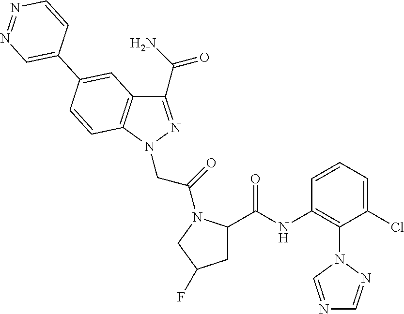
C1(C(=O)N)=NN(CC(=O)N2C(C(NC3=C(N4C=NC=N4)C(Cl)=CC=C3)=O)CC(F)C2)C2=C1C=C(C1=CN=NC=C1)C=C2
